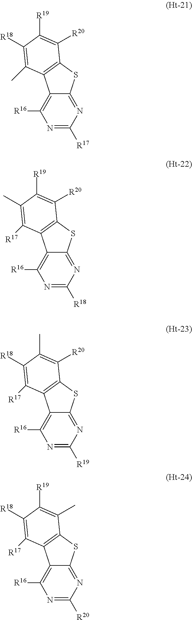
C12=NC([R17])=NC([R16])=C1C1=C(S2)C([R20])=C([R19])C([R18])=C1C.C12=NC([R18])=NC([R16])=C1C1=C(S2)C([R20])=C([R19])C(C)=C1[R17].C12=NC([R19])=NC([R16])=C1C1=C(S2)C([R20])=C(C)C([R18])=C1[R17].C12=NC([R20])=NC([R16])=C1C1=C(S2)C(C)=C([R19])C([R18])=C1[R17]
